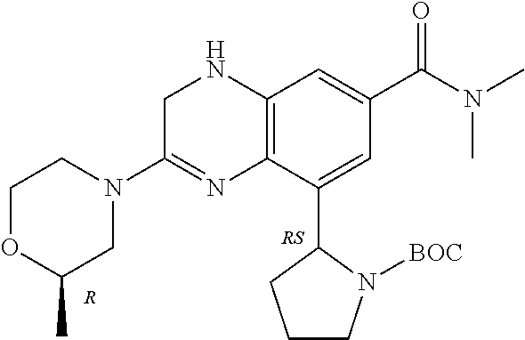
C12=C(C(C3CCCN3[BOC])=CC(C(N(C)C)=O)=C1)N=C(N1CCOC(C)C1)CN2.[R]
